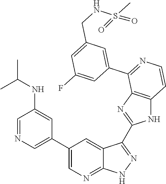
C1=NC=C(C2=CN=C3C(=C2)C(C2=NC4=C(N2)C=CN=C4C2=CC(CNS(C)(=O)=O)=CC(F)=C2)=NN3)C=C1NC(C)C
